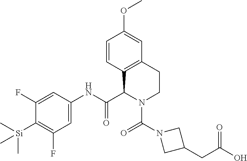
C1=CC2=C(C=C1OC)CCN(C(N1CC(CC(O)=O)C1)=O)C2C(NC1=CC(F)=C([Si](C)(C)C)C(F)=C1)=O
